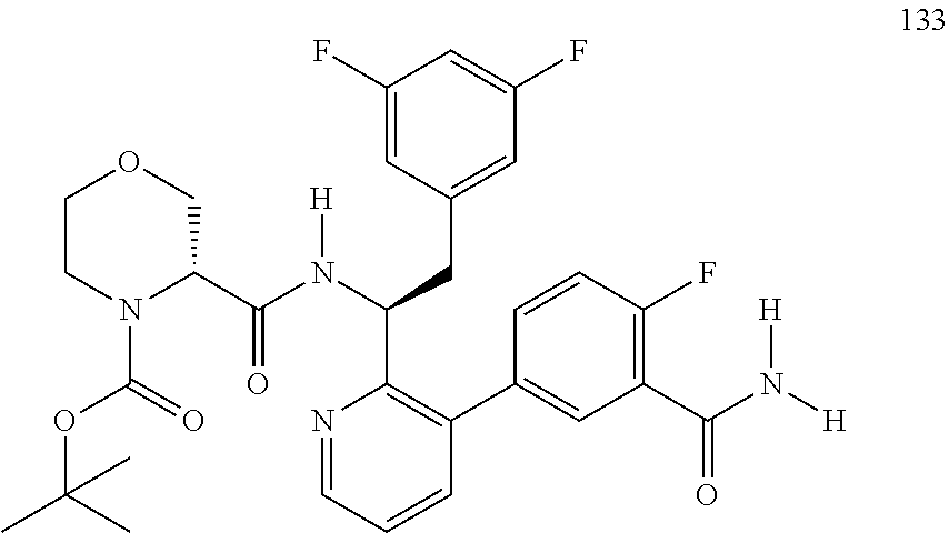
C1(F)=CC(CC(C2=C(C3=CC(C(N([H])[H])=O)=C(F)C=C3)C=CC=N2)N([H])C(C2COCCN2C(=O)OC(C)(C)C)=O)=CC(F)=C1
